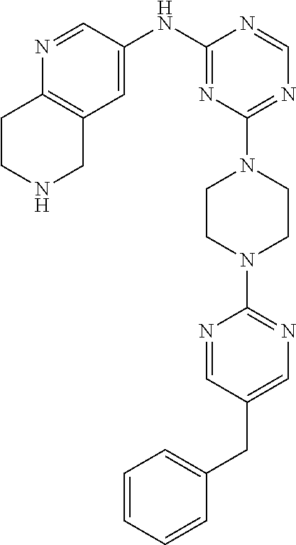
C1=CC=CC=C1CC1=CN=C(N2CCN(C3=NC=NC(NC4=CC5=C(N=C4)CCNC5)=N3)CC2)N=C1
